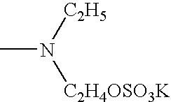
CN([C2H5])[C2H4OSO3K]
